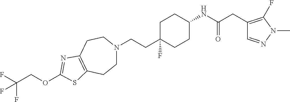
C1N(CCC2(F)CCC(NC(CC3=C(F)N(C)N=C3)=O)CC2)CCC2=C(C1)SC(OCC(F)(F)F)=N2
